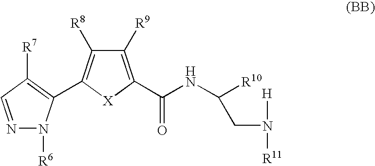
N1=CC([R7])=C(C2=C([R8])C([R9])=C(C(NC([R10])CN([R11])[H])=O)[X]2)N1[R6]
